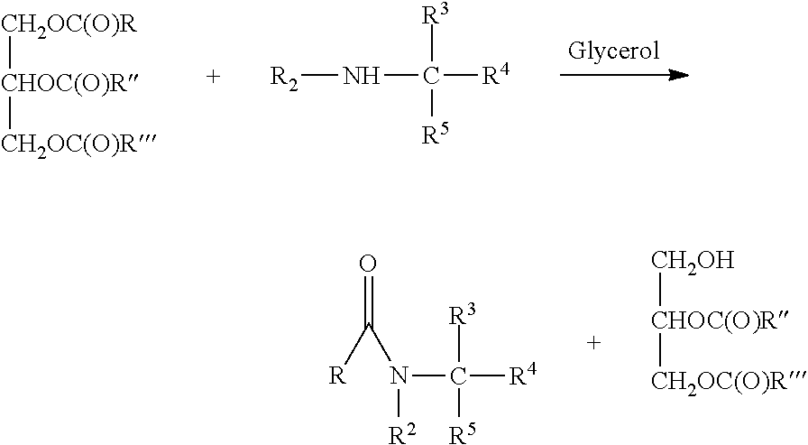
[CH2OC(O)R][CHOC(O)R][CH2OC(O)R].[R2]NC([R4])([R3])[R5].O=C(N(C([R4])([R3])[R5])[R2])[R].[CH2OH][CHOC(O)R][CH2OC(O)R]
